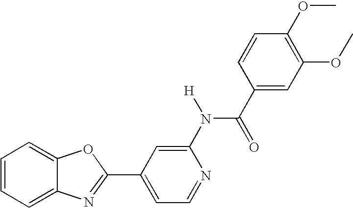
C1=CC=C2C(=C1)OC(C1=CC=NC(N(C(C3=CC(OC)=C(OC)C=C3)=O)[H])=C1)=N2
